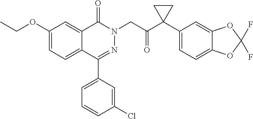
C1(OCC)=CC=C2C(=C1)C(=O)N(CC(=O)C1(C3=CC=C4C(=C3)OC(F)(F)O4)CC1)N=C2C1=CC=CC(Cl)=C1
